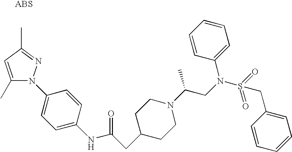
C1(C)=CC(C)=NN1C1=CC=C(NC(CC2CCN(C(C)CN(S(CC3=CC=CC=C3)(=O)=O)C3=CC=CC=C3)CC2)=O)C=C1
